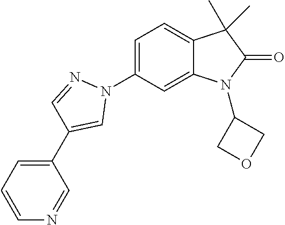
C1=C(N2N=CC(C3=CC=CN=C3)=C2)C=C2C(=C1)C(C)(C)C(=O)N2C1COC1
